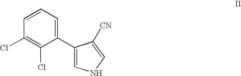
C1(C2=CNC=C2[CN])=CC=CC(Cl)=C1Cl
